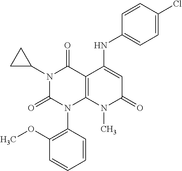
C1=CC(N2C3=C(C(=O)N(C4CC4)C2=O)C(NC2=CC=C(Cl)C=C2)=CC(=O)N3C)=C(OC)C=C1
